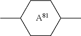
CC1CCC(C)CC1.[A81]
